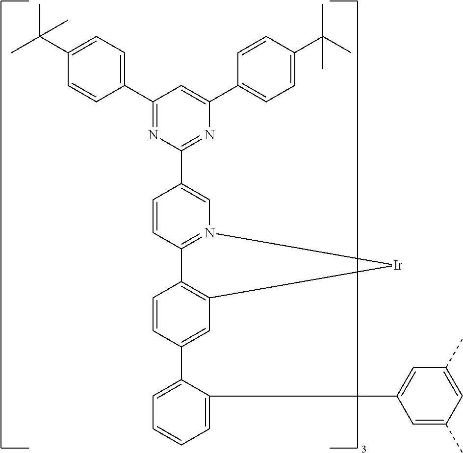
C1=C(C2=CC3=C(C=C2)C2=N(C=C(C4=NC(C5=CC=C(C(C)(C)C)C=C5)=CC(C5=CC=C(C(C)(C)C)C=C5)=N4)C=C2)[Ir]3)C(C2=CC(C)=CC(C)=C2)=CC=C1
